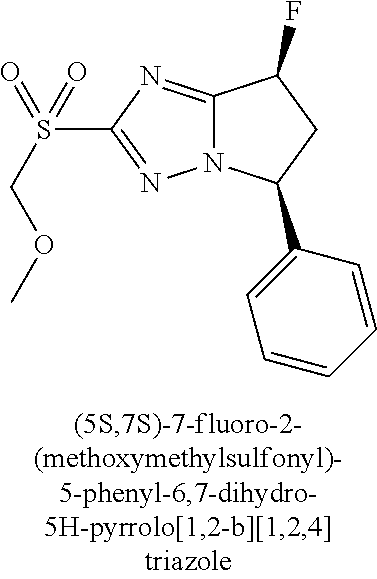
C12=NC(S(COC)(=O)=O)=NN1C(C1=CC=CC=C1)CC2F
